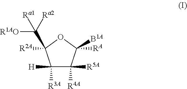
C1([H])([R3A])C([R5A])([R4A])C([B1A])([RA])OC1(C([Ra2])([R1AO])[Ra1])[R2A]
